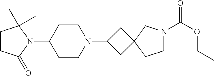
C1CC(=O)N(C2CCN(C3CC4(C3)CCN(C(OCC)=O)C4)CC2)C1(C)C
